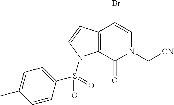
BrC1=CN(C[CN])C(=O)C2=C1C=CN2S(=O)(C1=CC=C(C)C=C1)=O
